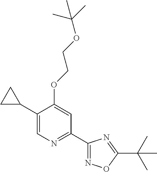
C1(C2CC2)=CN=C(C2=NOC(C(C)(C)C)=N2)C=C1OCCOC(C)(C)C
